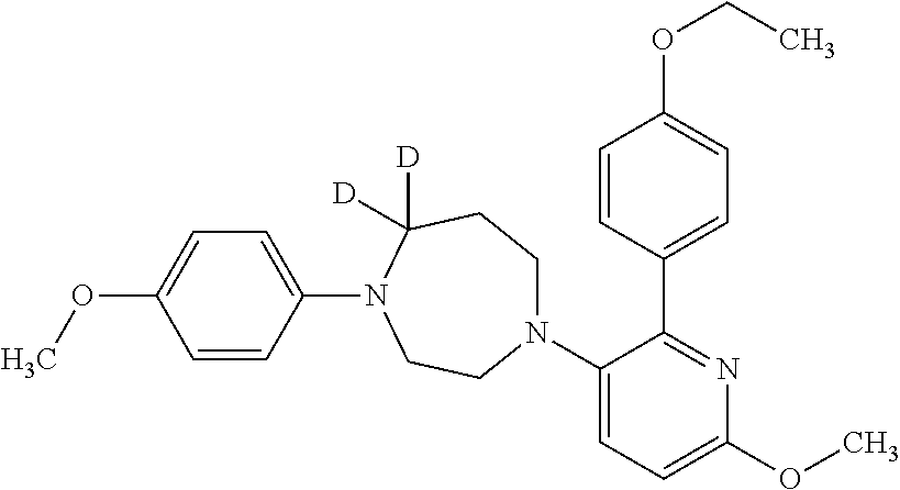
N1(C2=CC=C(OC)N=C2C2=CC=C(OCC)C=C2)CCC([D])([D])N(C2=CC=C(OC)C=C2)CC1
